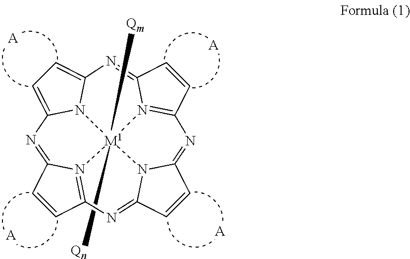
N12[M1]34([Qm])([Qn])N5=C6C=CC5=NC1=CC=C2N=C1N3=C(C=C1)N=C1N4C(=N6)C=C1.[A].[A].[A].[A]
